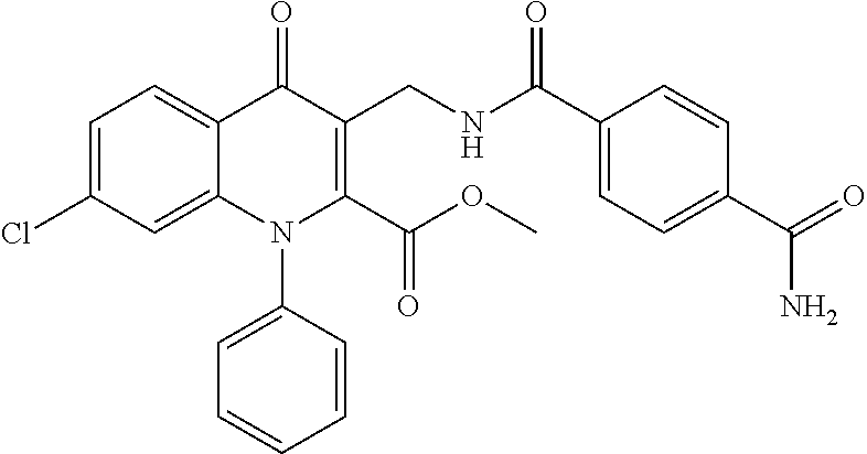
C1=C(Cl)C=C2C(=C1)C(=O)C(CNC(C1=CC=C(C(=O)N)C=C1)=O)=C(C(OC)=O)N2C1=CC=CC=C1
